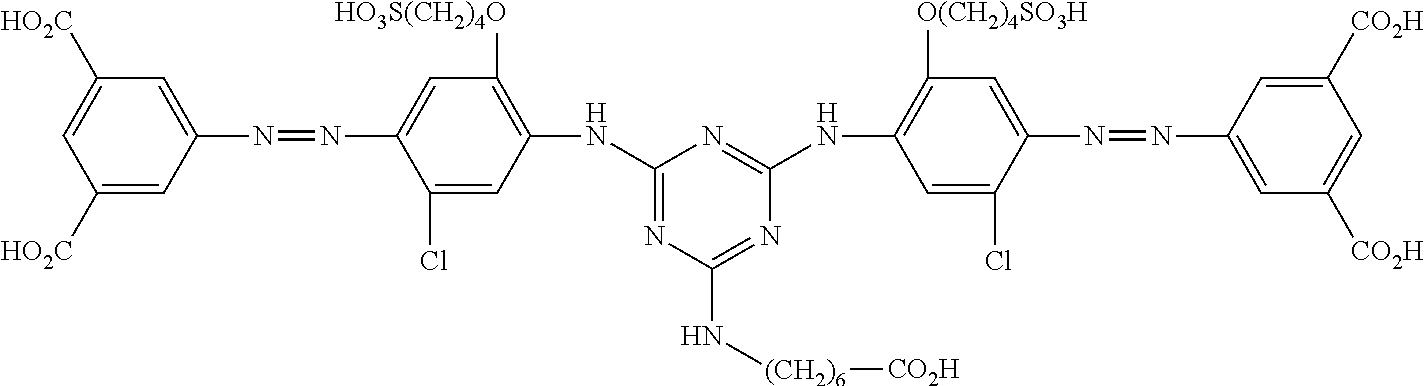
C1([HO2C])=CC(N=NC2=CC([HO3S(CH2)4O])=C(NC3=NC(N[(CH2)6][CO2H])=NC(NC4=C([O(CH2)4SO3H])C=C(N=NC5=CC([CO2H])=CC([CO2H])=C5)C(Cl)=C4)=N3)C=C2Cl)=CC([HO2C])=C1
